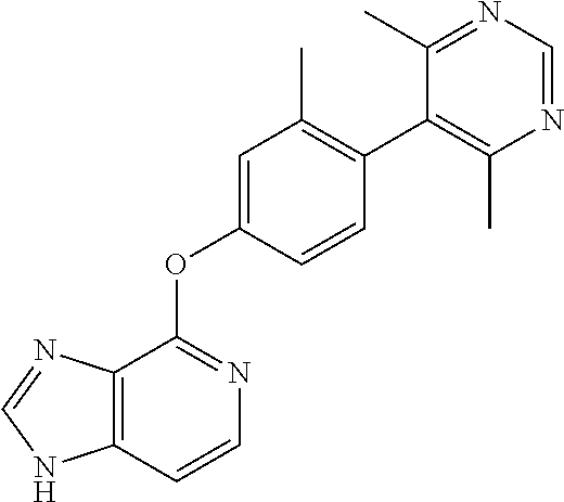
C12=C(N=CN1)C(OC1=CC(C)=C(C3=C(C)N=CN=C3C)C=C1)=NC=C2
